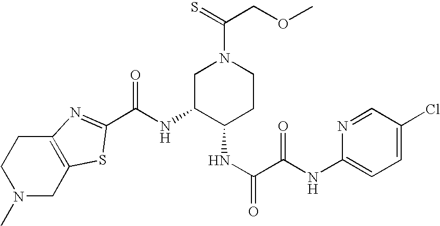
N1(C)CC2=C(CC1)N=C(C(NC1C(NC(=O)C(NC3=CC=C(Cl)C=N3)=O)CCN(C(=S)COC)C1)=O)S2
